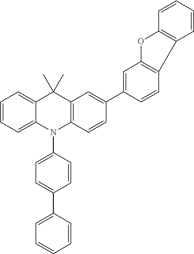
C1=CC=C2C(=C1)C(C)(C)C1=C(N2C2=CC=C(C3=CC=CC=C3)C=C2)C=CC(C2=CC3=C(C=C2)C2=C(O3)C=CC=C2)=C1
